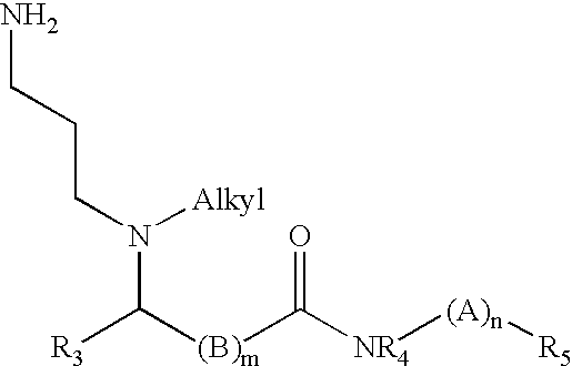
NCCCN(C([R3])[(B)m]C(=O)[NR4][(A)n][R5])[Alkyl]
